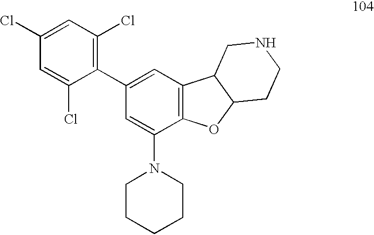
C1=C(Cl)C=C(Cl)C(C2=CC3=C(C(N4CCCCC4)=C2)OC2C3CNCC2)=C1Cl
